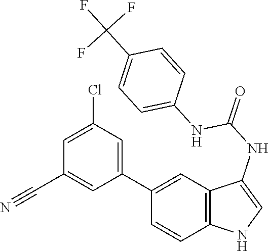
C12=C(C=C(C3=CC(Cl)=CC(C#N)=C3)C=C1)C(NC(=O)NC1=CC=C(C(F)(F)F)C=C1)=CN2
